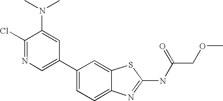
C1(C2=CC=C3C(=C2)SC(NC(COC)=O)=N3)=CN=C(Cl)C(N(C)C)=C1
